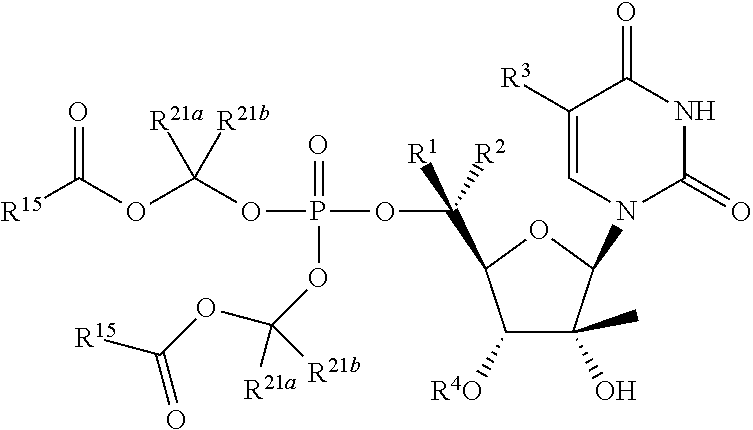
C([R1])([R2])(C1C([R4O])C(O)(C)C(N2C(=O)NC(=O)C([R3])=C2)O1)OP(=O)(OC(OC([R15])=O)([R21a])[R21b])OC(OC([R15])=O)([R21a])[R21b]
